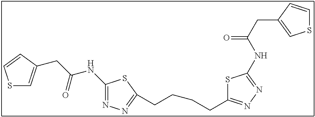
S1C=C(CC(NC2=NN=C(CCCCC3=NN=C(NC(CC4=CSC=C4)=O)S3)S2)=O)C=C1
